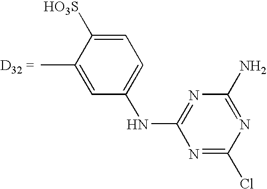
C1=C(C)C([HO3S])=CC=C1NC1=NC(N)=NC(Cl)=N1
